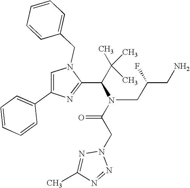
N1(CC2=CC=CC=C2)C=C(C2=CC=CC=C2)N=C1C(C(C)(C)C)N(C(CN1N=C(C)N=N1)=O)CC(CN)F
